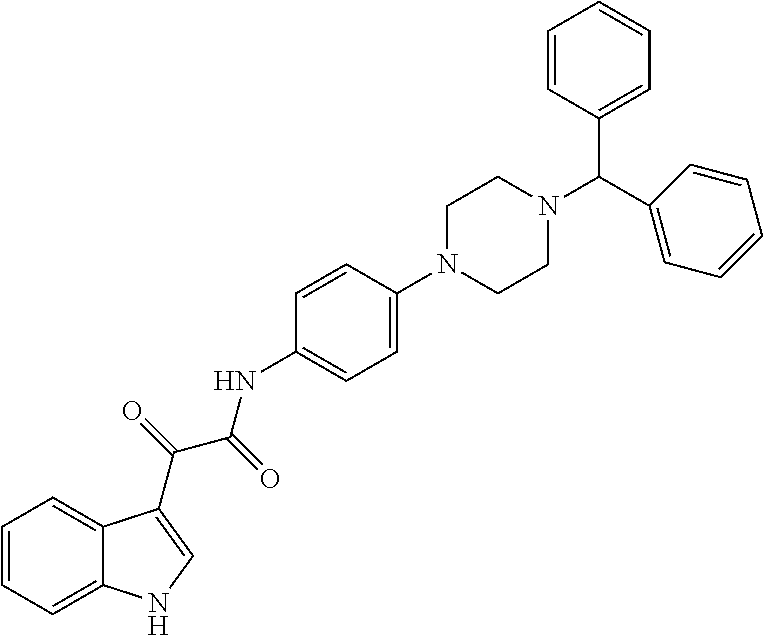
C1=CC=C2C(=C1)C(C(C(NC1=CC=C(N3CCN(C(C4=CC=CC=C4)C4=CC=CC=C4)CC3)C=C1)=O)=O)=CN2
